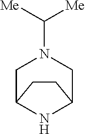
C1C2NC(CN1C([Me])[Me])CC2
